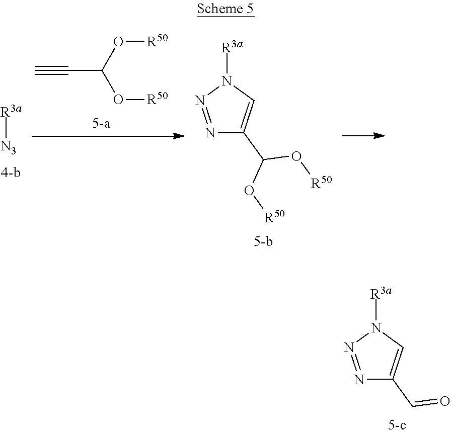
C#CC(O[R50])O[R50].[R3a][N3].N1=NN([R3a])C=C1C(O[R50])O[R50].N1=NN([R3a])C=C1C=O
